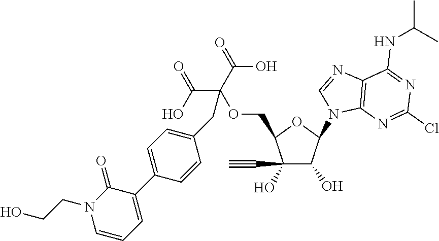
C1(C#C)(O)C(O)C(N2C3=C(N=C2)C(NC(C)C)=NC(Cl)=N3)OC1COC(C(O)=O)(C(O)=O)CC1=CC=C(C2=CC=CN(CCO)C2=O)C=C1
